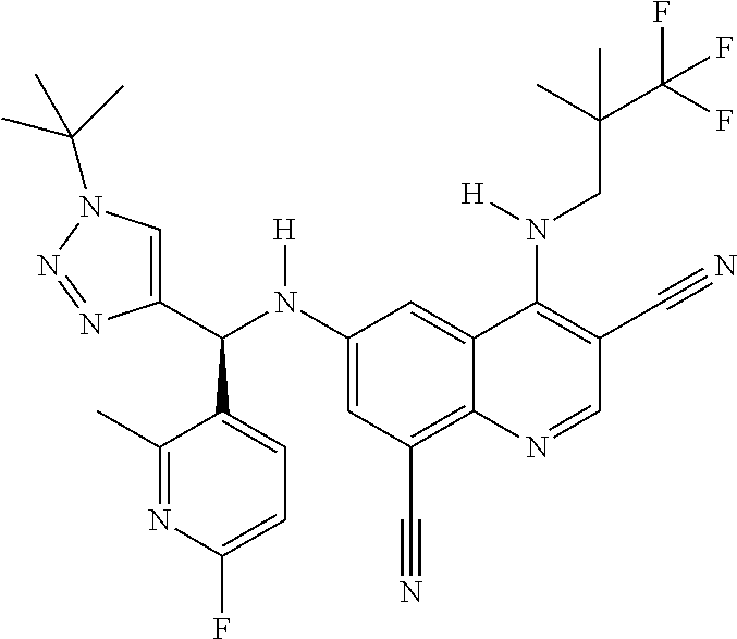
C1(N(C(C2=CN(C(C)(C)C)N=N2)C2=CC=C(F)N=C2C)[H])=CC(C#N)=C2C(=C1)C(N(CC(C(F)(F)F)(C)C)[H])=C(C#N)C=N2
